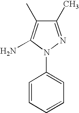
C1(C)=NN(C2=CC=CC=C2)C(N)=C1C
